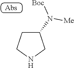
C1(N([Me])[Boc])CCNC1
